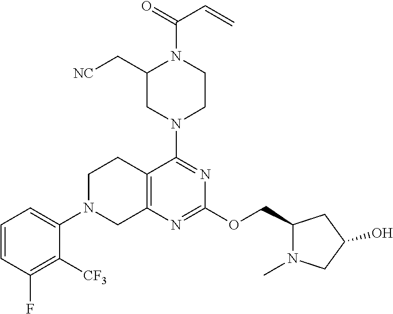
C1=CC(F)=C([CF3])C(N2CC3=C(CC2)C(N2CCN(C(C=C)=O)C(C[NC])C2)=NC(OCC2N(C)CC(O)C2)=N3)=C1
